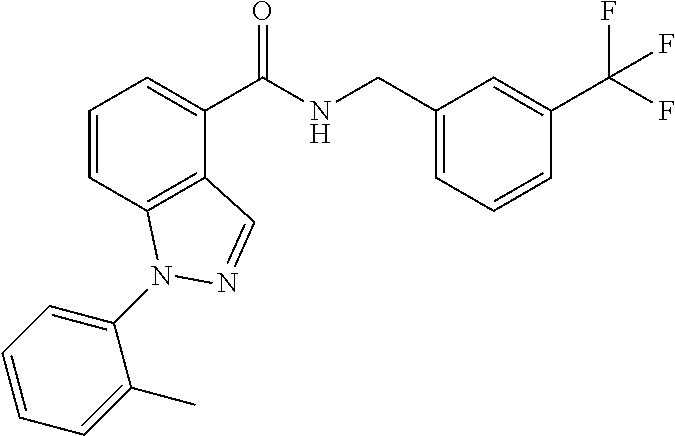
C1=CC2=C(C(C(NCC3=CC=CC(C(F)(F)F)=C3)=O)=C1)C=NN2C1=CC=CC=C1C
